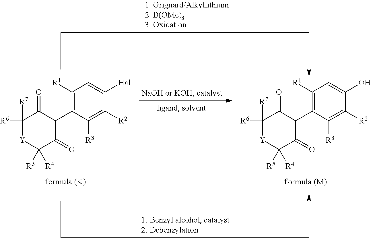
C1([R1])=C(C2C(=O)C([R6])([R7])[Y]C([R5])([R4])C2=O)C([R3])=C([R2])C([Hal])=C1.C1([R1])=C(C2C(=O)C([R6])([R7])[Y]C([R5])([R4])C2=O)C([R3])=C([R2])C(O)=C1
